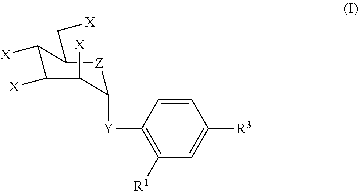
C1([Y]C2[Z]C(C[X])C([X])C([X])C2[X])=C([R1])C=C([R3])C=C1
